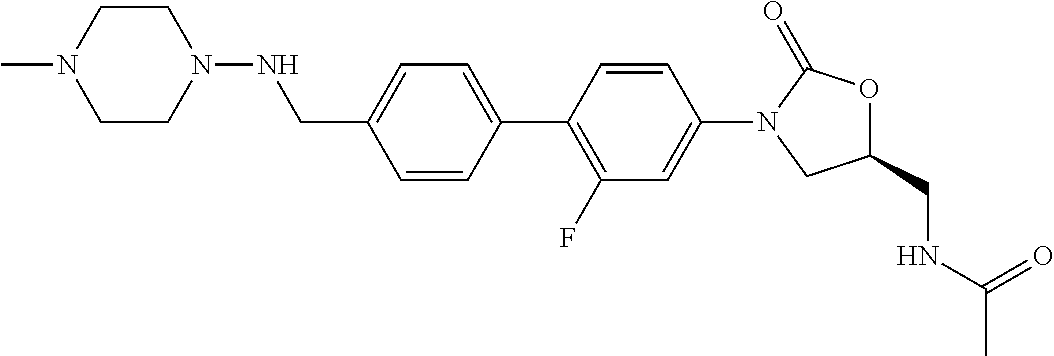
C(C1=CC=C(C2=C(F)C=C(N3CC(CNC(C)=O)OC3=O)C=C2)C=C1)NN1CCN(C)CC1
